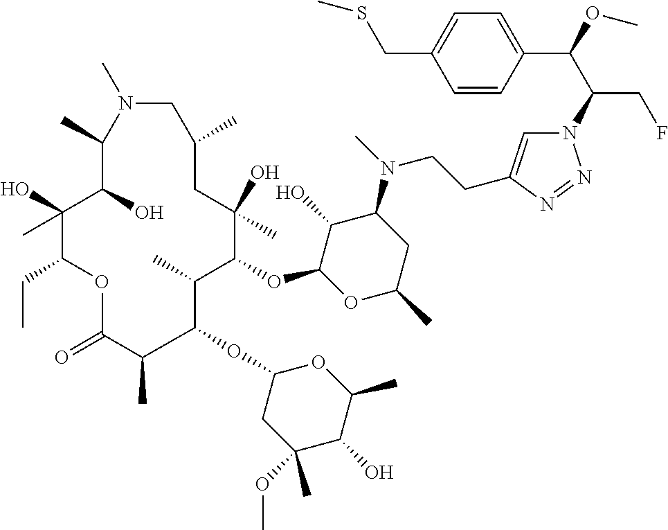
N1=NN(C(C(C2=CC=C(CSC)C=C2)OC)CF)C=C1CCN(C1C(O)C(OC2C(C)C(OC3CC(OC)(C)C(O)C(C)O3)C(C)C(=O)OC(CC)C(O)(C)C(O)C(C)N(C)CC(C)CC2(O)C)OC(C)C1)C
